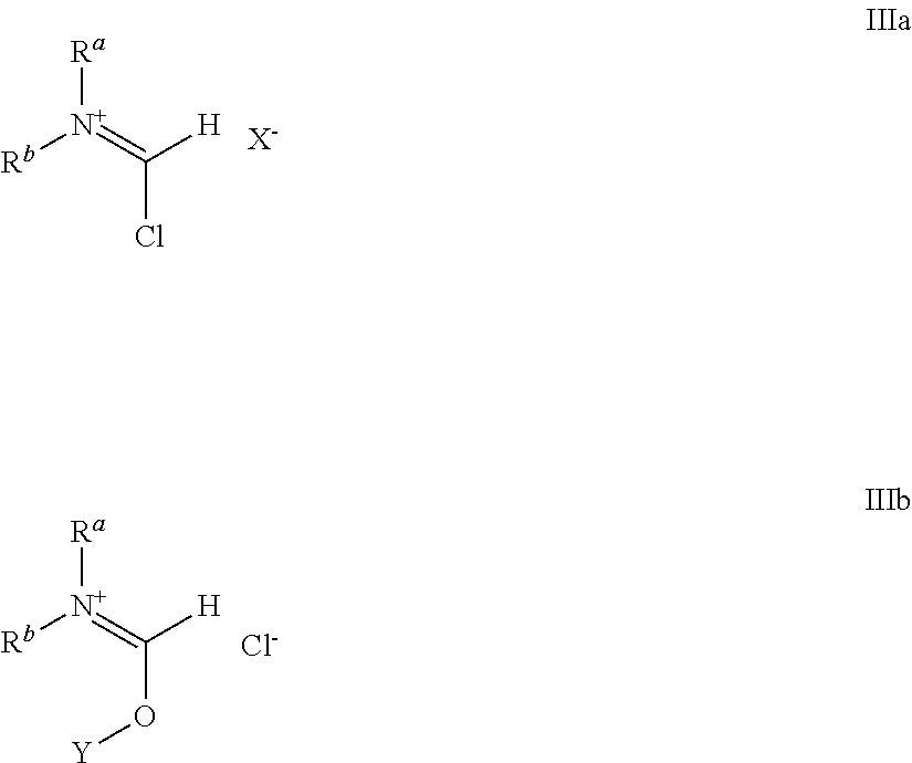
[Ra][N+]([Rb])=C(Cl)[H].[X-].[Ra][N+]([Rb])=C(O[Y])[H].[Cl-]
